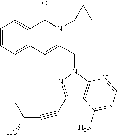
C1=CC=C2C(=C1C)C(=O)N(C1CC1)C(CN1N=C(C#CC(O)C)C3=C1N=CN=C3N)=C2
